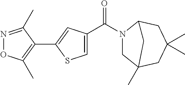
C1(C2=CC(C(N3CC4(C)CC(C)(C)CC3C4)=O)=CS2)=C(C)ON=C1C
